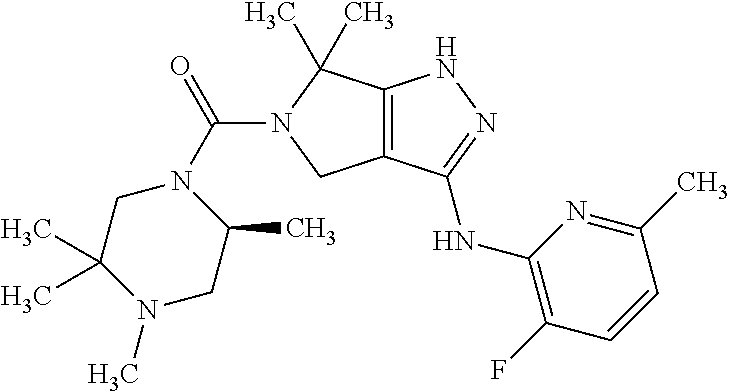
C12=C(C(NC3=C(F)C=CC(C)=N3)=NN1)CN(C(N1CC(C)(C)N(C)CC1C)=O)C2(C)C
